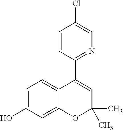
C1=C(O)C=C2C(=C1)C(C1=NC=C(Cl)C=C1)=CC(C)(C)O2
